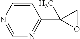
C1=CN=CN=C1C1(C)OC1
